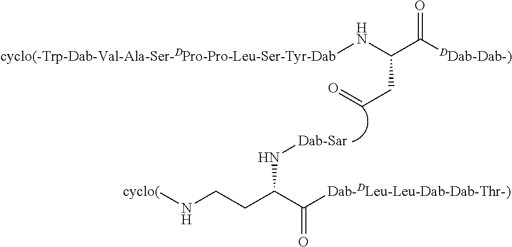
[cyclo(]NCCC(C([Dab-DLeu-Leu-Dab-Dab-Thr-)])=O)N[Dab-Sar].C(C([DDab-Dab-)])=O)(CC=O)N[cyclo(-Trp-Dab-Val-Ala-Ser-DPro-Pro-Leu-Ser-Tyr-Dab]
